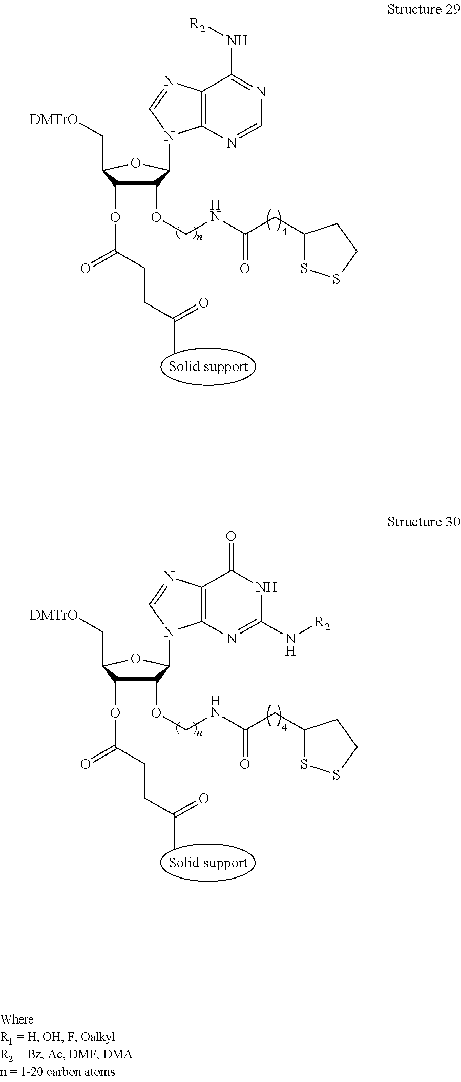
C1(OCNC(CC2SSCC2)=O)C(OC(=O)CCC(C)=O)C(C[DMTrO])OC1N1C2=C(C(N[R2])=NC=N2)N=C1.C1(OCNC(CC2SSCC2)=O)C(OC(=O)CCC(C)=O)C(C[DMTrO])OC1N1C2=C(C(=O)NC(N[R2])=N2)N=C1
